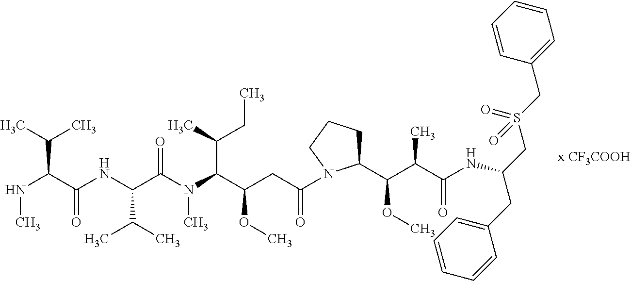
N(C)C(C(NC(C(N(C(C(CC(N1C(C(C(C(NC(CS(CC2=CC=CC=C2)(=O)=O)CC2=CC=CC=C2)=O)C)OC)CCC1)=O)OC)C(C)CC)C)=O)C(C)C)=O)C(C)C
